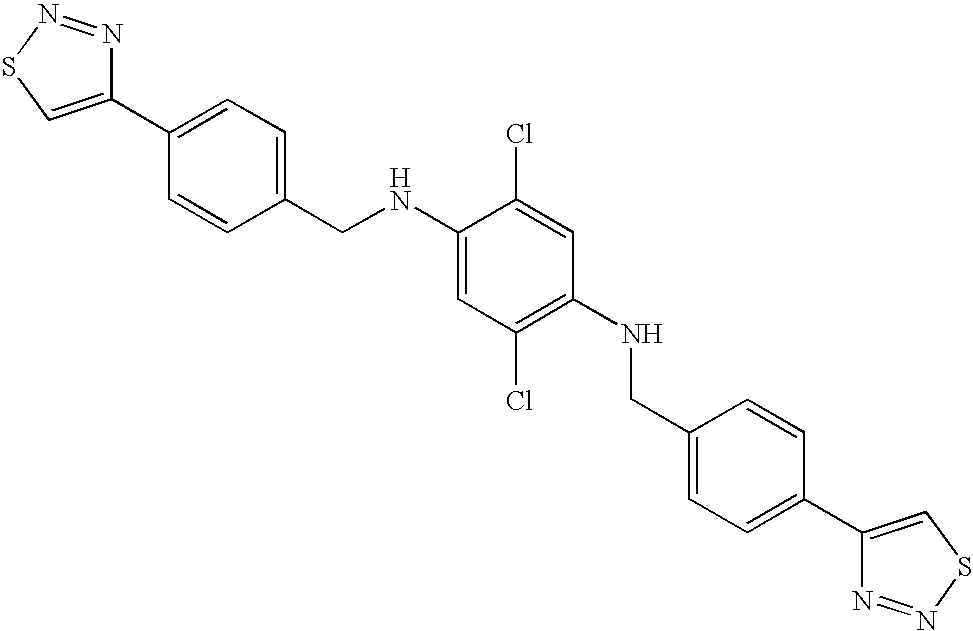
C1(C2=CC=C(CNC3=CC(Cl)=C(NCC4=CC=C(C5=CSN=N5)C=C4)C=C3Cl)C=C2)=CSN=N1
